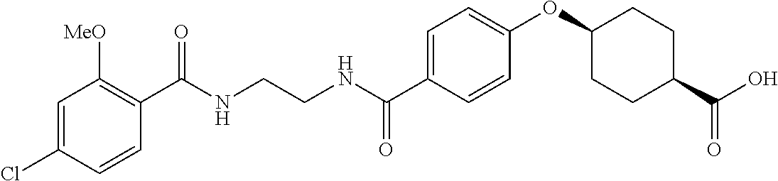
C1(C(NCCNC(C2=CC=C(OC3CCC(C(O)=O)CC3)C=C2)=O)=O)=C([MeO])C=C(Cl)C=C1
